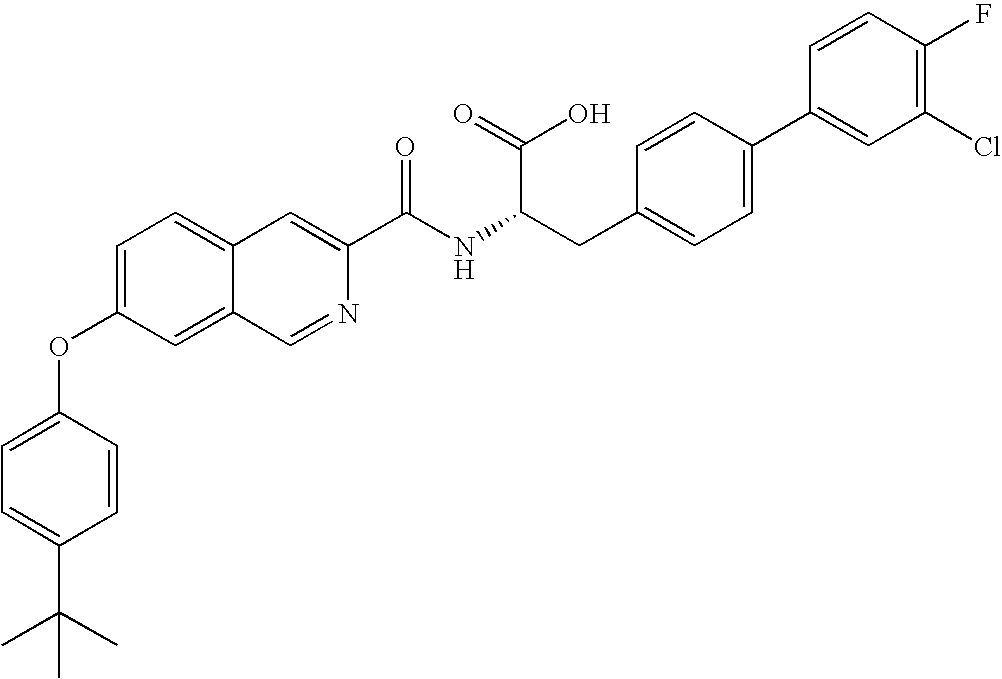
C1=C(OC2=CC=C(C(C)(C)C)C=C2)C=C2C(=C1)C=C(C(NC(CC1=CC=C(C3=CC(Cl)=C(F)C=C3)C=C1)C(O)=O)=O)N=C2
